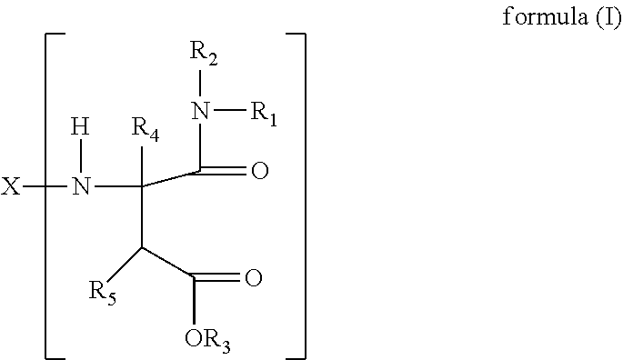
[X]N(C(C(C(=O)[OR3])[R5])([R4])C(=O)N([R1])[R2])[H]
